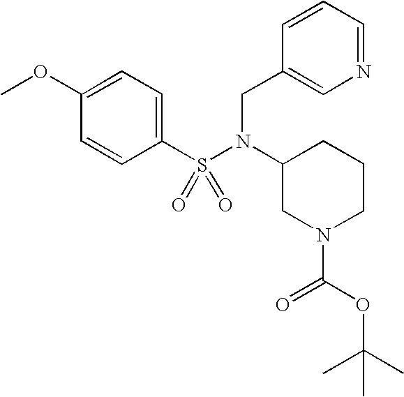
C1(OC)=CC=C(S(N(C2CN(C(OC(C)(C)C)=O)CCC2)CC2=CN=CC=C2)(=O)=O)C=C1
